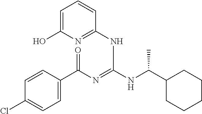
C1=CC(C(N=C(NC(C2CCCCC2)C)NC2=NC(O)=CC=C2)=O)=CC=C1Cl
